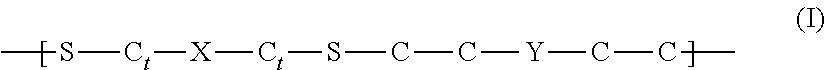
CS[Ct][X][Ct]SCC[Y]CCC
